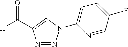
N1=NN(C2=CC=C(F)C=N2)C=C1C([H])=O
